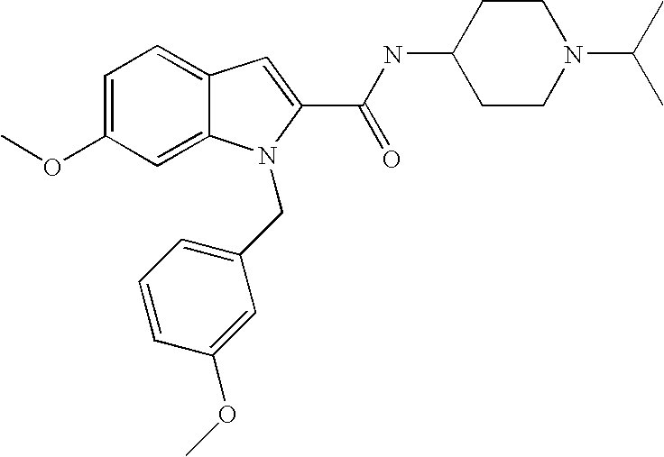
C1=C(OC)C=C2C(=C1)C=C(C(NC1CCN(C(C)C)CC1)=O)N2CC1=CC=CC(OC)=C1
